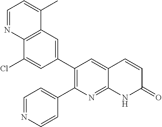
C12=C(C=C(C3=C(C4=CC=NC=C4)N=C4C(=C3)C=CC(=O)N4)C=C1Cl)C(C)=CC=N2
